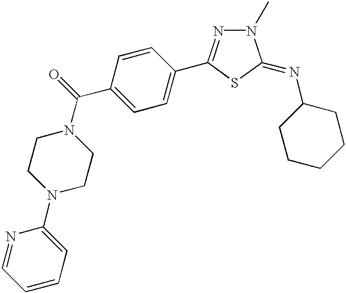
C1=C(C(=O)N2CCN(C3=CC=CC=N3)CC2)C=CC(C2=NN(C)C(=NC3CCCCC3)S2)=C1
